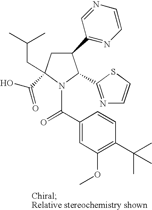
C1(C2=NC=CN=C2)CC(C(O)=O)(CC(C)C)N(C(C2=CC(OC)=C(C(C)(C)C)C=C2)=O)C1C1=NC=CS1
